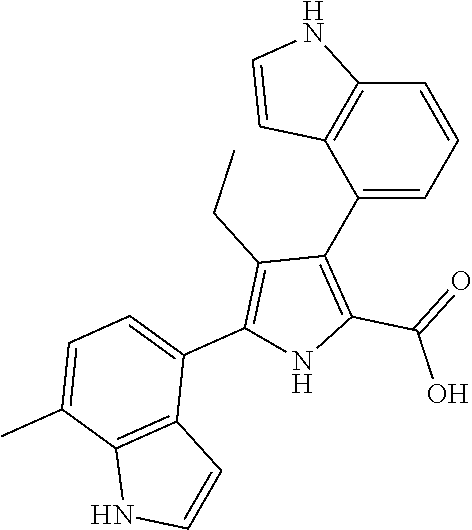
C1=CC=C(C2=C(C(=O)O)NC(C3=CC=C(C)C4=C3C=CN4)=C2CC)C2=C1NC=C2
